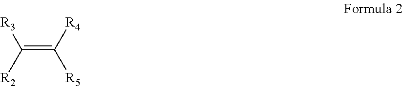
C(=C([R4])[R5])([R2])[R3]
